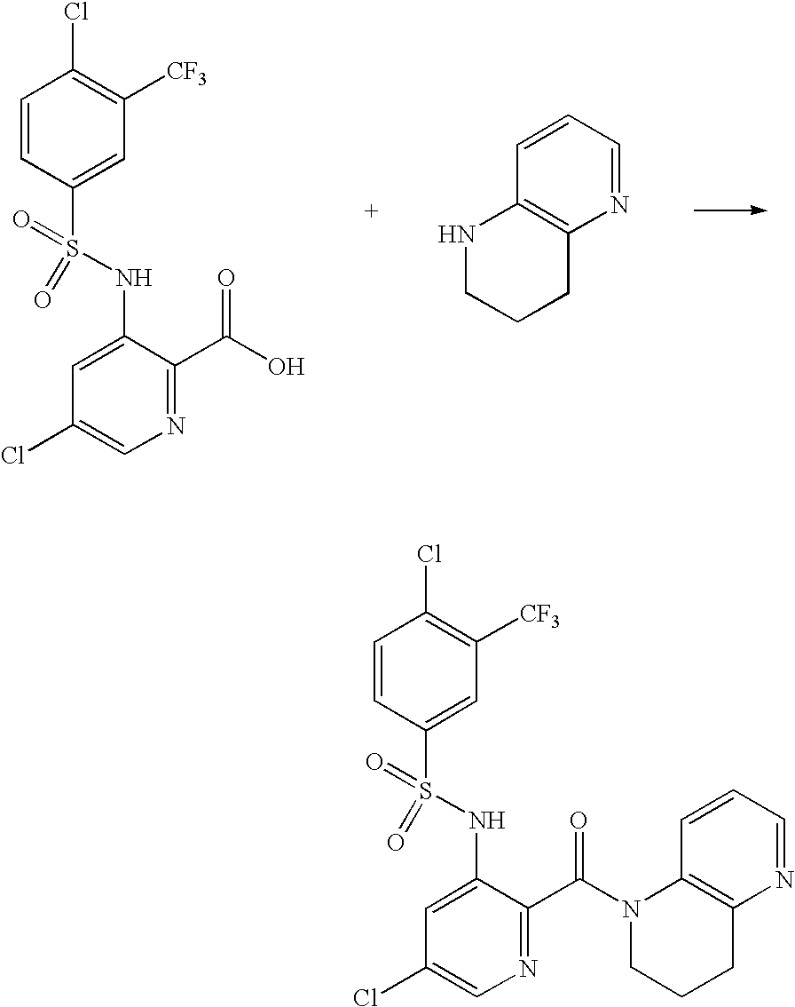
C1=CC(S(=O)(=O)NC2=CC(Cl)=CN=C2C(O)=O)=CC([CF3])=C1Cl.C1=CC=NC2=C1NCCC2.C1=CC(S(=O)(=O)NC2=CC(Cl)=CN=C2C(N2CCCC3=C2C=CC=N3)=O)=CC([CF3])=C1Cl
